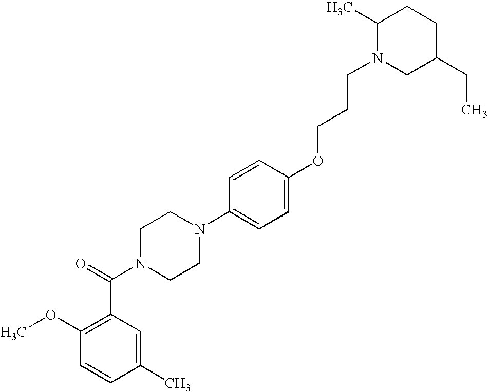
C1=CC(OC)=C(C(N2CCN(C3=CC=C(OCCCN4CC(CC)CCC4C)C=C3)CC2)=O)C=C1C
